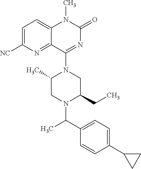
C1=C([NC])N=C2C(=C1)N(C)C(=O)N=C2N1C(C)CN(C(C2=CC=C(C3CC3)C=C2)C)C(CC)C1
